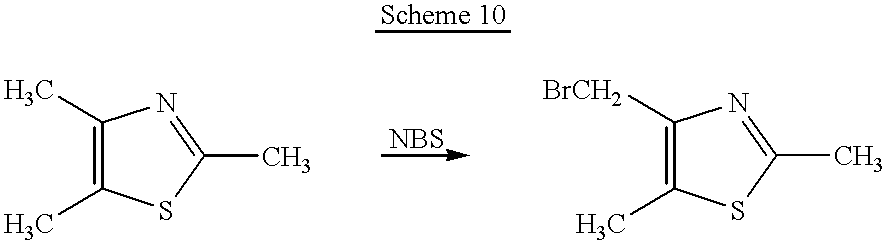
CC1=C(C)SC(C)=N1.CC1=C([BrCH2])N=C(C)S1
